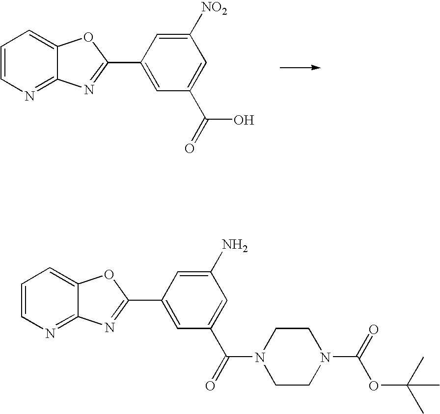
C1=CN=C2C(=C1)OC(C1=CC(C(=O)O)=CC([NO2])=C1)=N2.C1=CN=C2C(=C1)OC(C1=CC(C(=O)N3CCN(C(=O)OC(C)(C)C)CC3)=CC(N)=C1)=N2
